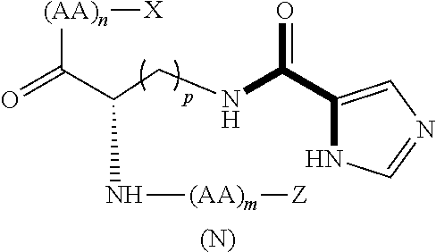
[(AA)n](C(C(CNC(C1=CN=CN1)=O)N[(AA)m][Z])=O)[X].[(N)]
